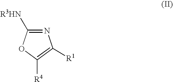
N1=C([R3HN])OC([R4])=C1[R1]
